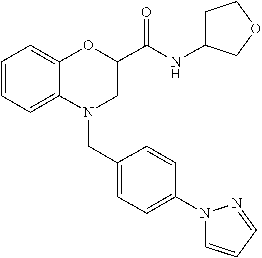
C1=CC=C2C(=C1)OC(C(NC1CCOC1)=O)CN2CC1=CC=C(N2C=CC=N2)C=C1
